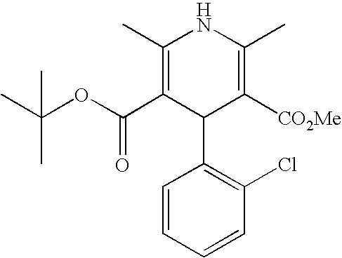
C1(C)=C(C(OC(C)(C)C)=O)C(C2=C(Cl)C=CC=C2)C([CO2Me])=C(C)N1
